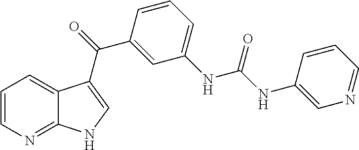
C1=CN=C2C(=C1)C(C(=O)C1=CC(NC(NC3=CN=CC=C3)=O)=CC=C1)=CN2
